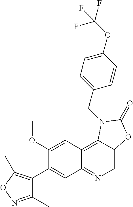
C1(C2=CC3=NC=C4C(=C3C=C2OC)N(CC2=CC=C(OC(F)(F)F)C=C2)C(=O)O4)=C(C)ON=C1C
